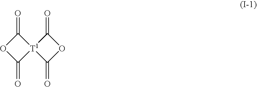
C1(=O)OC(=O)[T1]12C(=O)OC2=O
